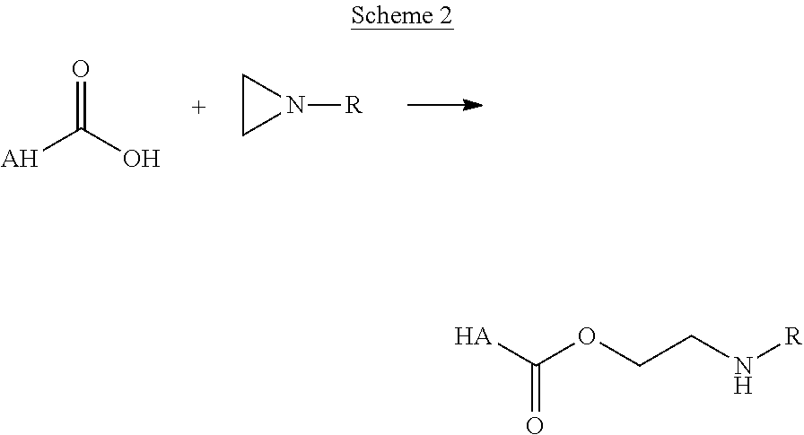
[AH]C(O)=O.C1CN1[R].[HA]C(OCCN[R])=O
